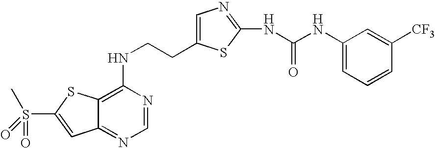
C1(NCCC2=CN=C(NC(NC3=CC=CC([CF3])=C3)=O)S2)=C2C(=NC=N1)C=C(S(=O)(C)=O)S2
